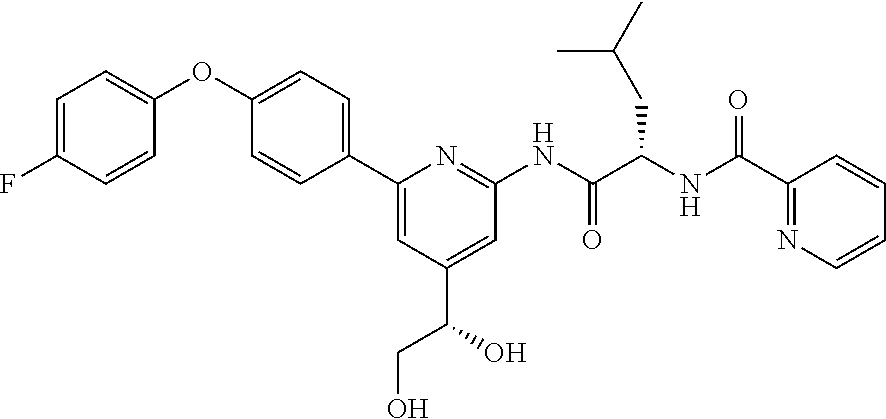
FC1=CC=C(OC2=CC=C(C3=CC(C(O)CO)=CC(NC(C(NC(=O)C4=NC=CC=C4)CC(C)C)=O)=N3)C=C2)C=C1
